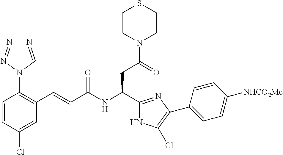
C1(Cl)=CC(C=CC(NC(CC(N2CCSCC2)=O)C2=NC(C3=CC=C([NHCO2Me])C=C3)=C(Cl)N2)=O)=C(N2C=NN=N2)C=C1
